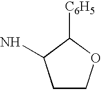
C1COC([C6H5])C1N
